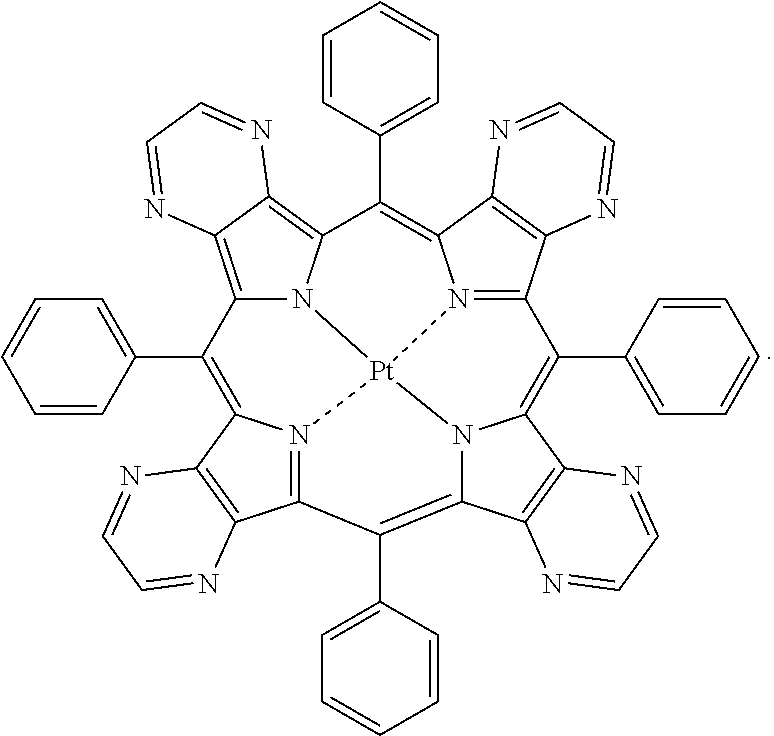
C12=C3C(=C4N1[Pt]15N6=C(C7=C(C6=C4C4=CC=CC=C4)N=CC=N7)C(C4=CC=CC=C4)=C4N1C(=C(C1=CC=CC=C1)C1=N5C(=C2C2=CC=CC=C2)C2=C1N=CC=N2)C1=C4N=CC=N1)N=CC=N3
